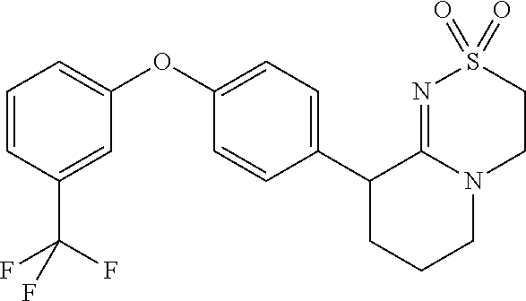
C1(OC2=CC=CC(C(F)(F)F)=C2)=CC=C(C2CCCN3C2=NS(=O)(=O)CC3)C=C1
